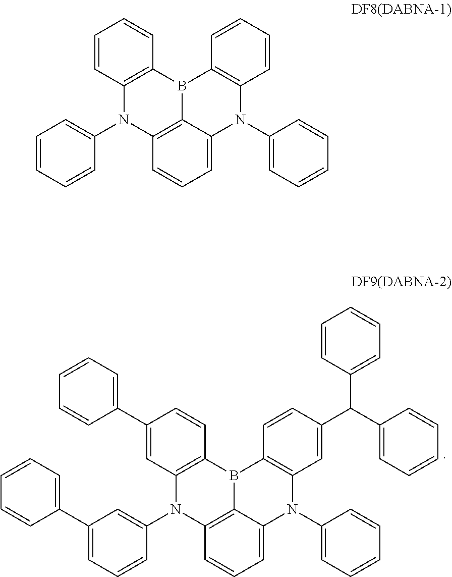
C1=CC=C2C3=C1N(C1=CC(C4=CC=CC=C4)=CC=C1)C1=C(B3C3=C(N2C2=CC=CC=C2)C=C(C(C2=CC=CC=C2)C2=CC=CC=C2)C=C3)C=CC(C2=CC=CC=C2)=C1.C1=CC=C2C3=C1N(C1=CC=CC=C1)C1=C(B3C3=C(N2C2=CC=CC=C2)C=CC=C3)C=CC=C1
